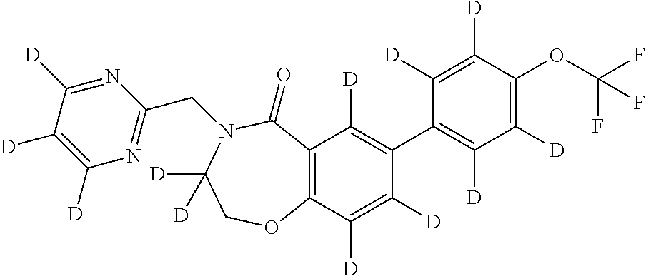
C12=C(C([D])=C([D])C(C3=C([D])C([D])=C(OC(F)(F)F)C([D])=C3[D])=C1[D])OCC([D])([D])N(CC1=NC([D])=C([D])C([D])=N1)C2=O
